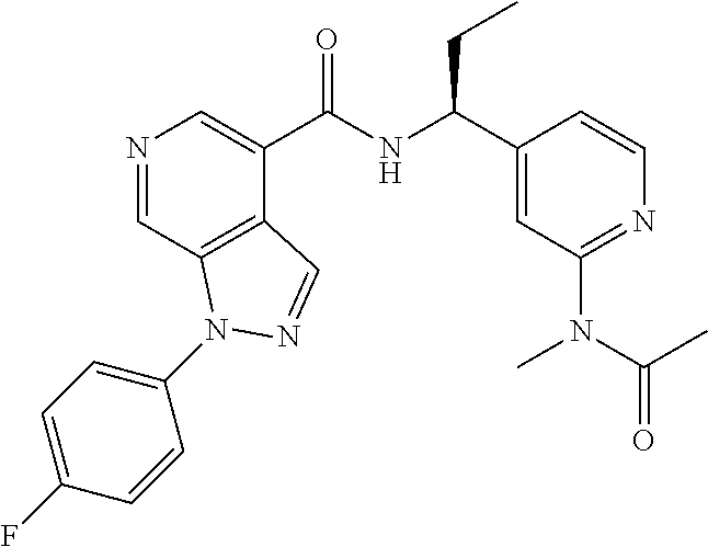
N1=CC2=C(C(C(NC(C3=CC(N(C)C(=O)C)=NC=C3)CC)=O)=C1)C=NN2C1=CC=C(F)C=C1
